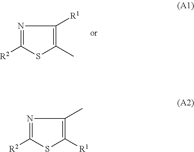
N1=C([R2])SC(C)=C1[R1].N1=C([R2])SC([R1])=C1C
